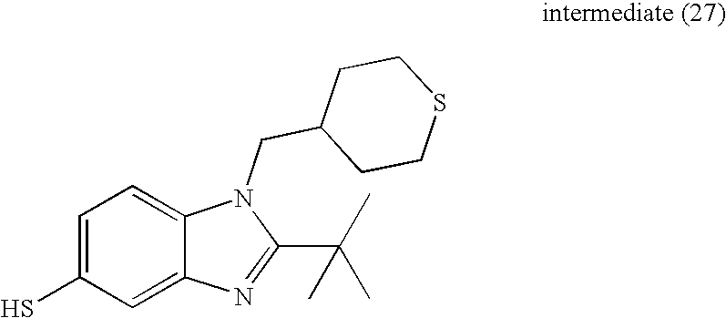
SC1=CC=C2C(=C1)N=C(C(C)(C)C)N2CC1CCSCC1
